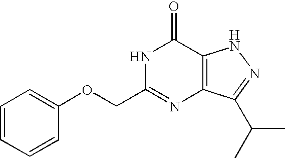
O(CC1=NC2=C(C(=O)N1)NN=C2C(C)C)C1=CC=CC=C1
